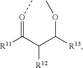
O(=C(C(C([R13])OC)[R12])[R11])C
